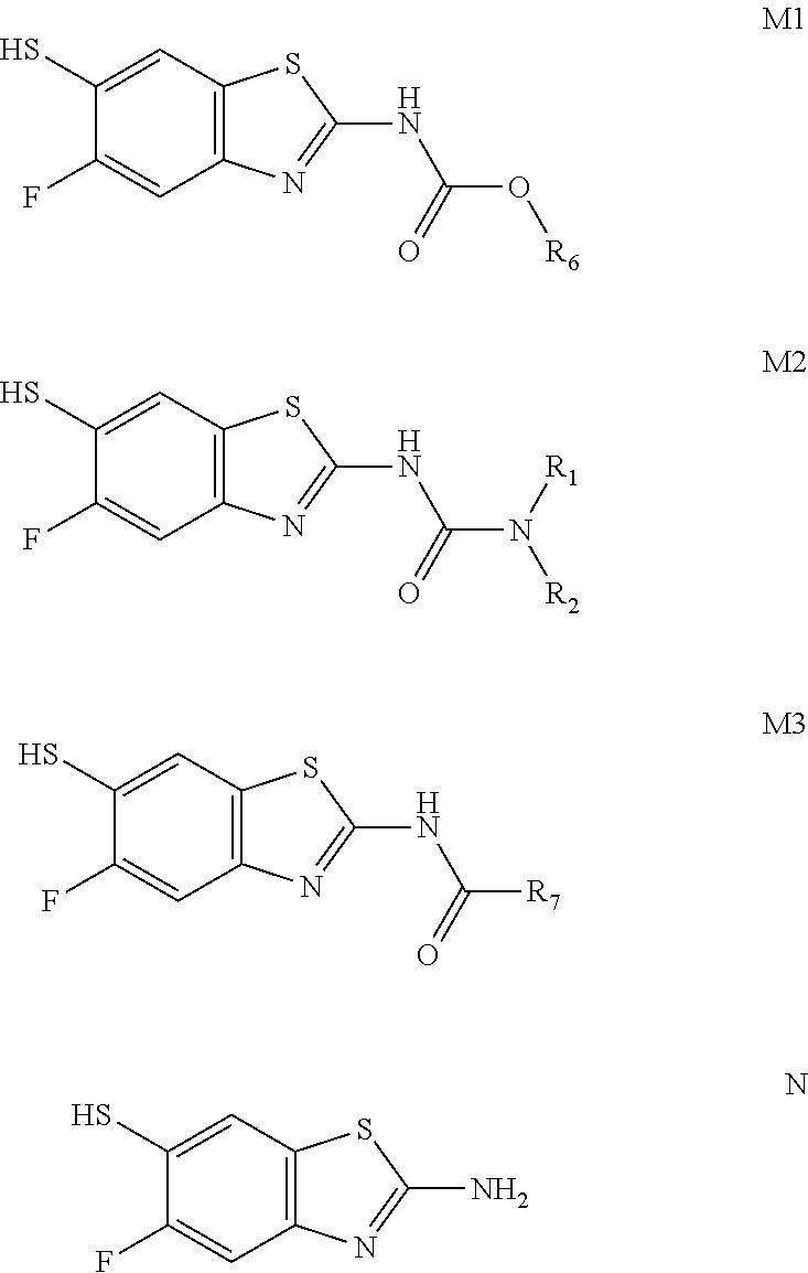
C1(S)=CC2=C(C=C1F)N=C(NC(=O)O[R6])S2.C1(S)=CC2=C(C=C1F)N=C(NC(=O)N([R2])[R1])S2.C1(S)=CC2=C(C=C1F)N=C(NC(=O)[R7])S2.C1(S)=CC2=C(C=C1F)N=C(N)S2
